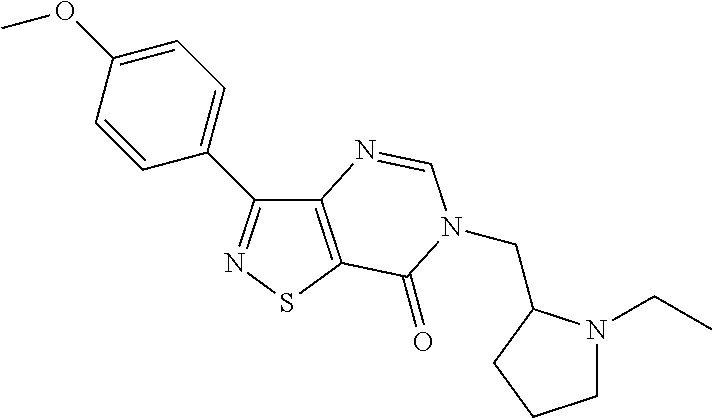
C1(C2=CC=C(OC)C=C2)=NSC2=C1N=CN(CC1N(CC)CCC1)C2=O
